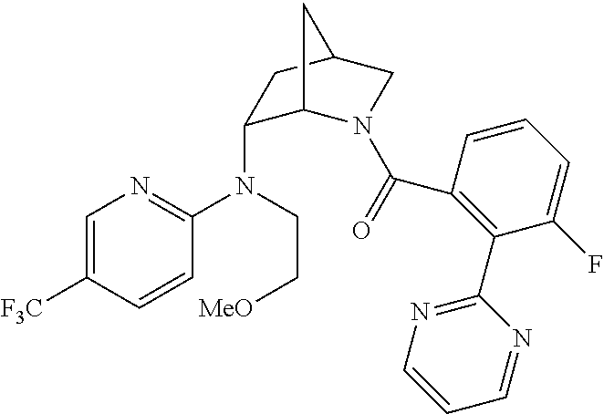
C1=C([F3C])C=CC(N(C2C3N(C(C4=C(C5=NC=CC=N5)C(F)=CC=C4)=O)CC(C2)C3)CC[MeO])=N1
